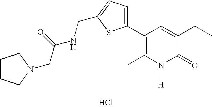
Cl.C1(C2=CC=C(CNC(CN3CCCC3)=O)S2)=C(C)N([H])C(=O)C(CC)=C1
